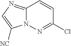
ClC1=NN2C(=NC=C2[NC])C=C1
